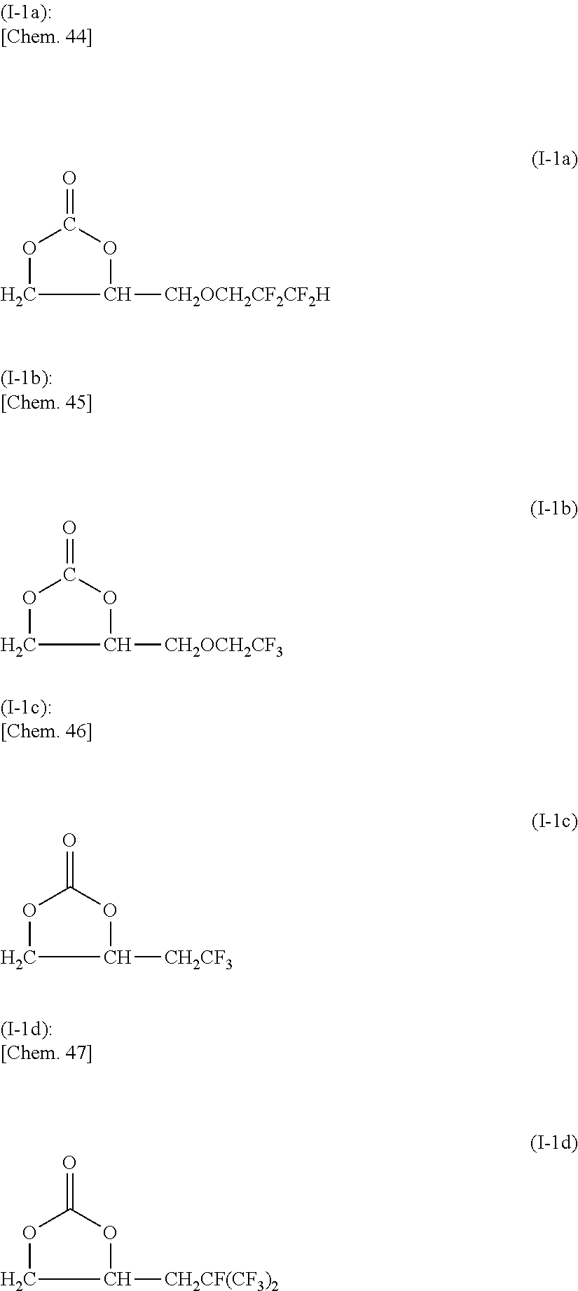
O1CC([CH2OCH2CF2CF2H])OC1=O.O1CC([CH2OCH2CF3])OC1=O.O1CC([CH2CF3])OC1=O.O1CC([CH2CF(CF3)2])OC1=O
